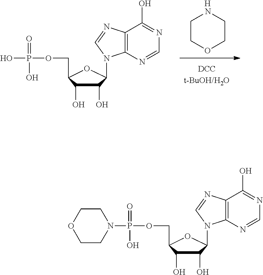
C1COCCN1.[H].OP(OCC1C(O)C(O)C(N2C3=C(C(O)=NC=N3)N=C2)O1)(=O)O.N1(P(OCC2C(O)C(O)C(N3C4=C(C(O)=NC=N4)N=C3)O2)(=O)O)CCOCC1
